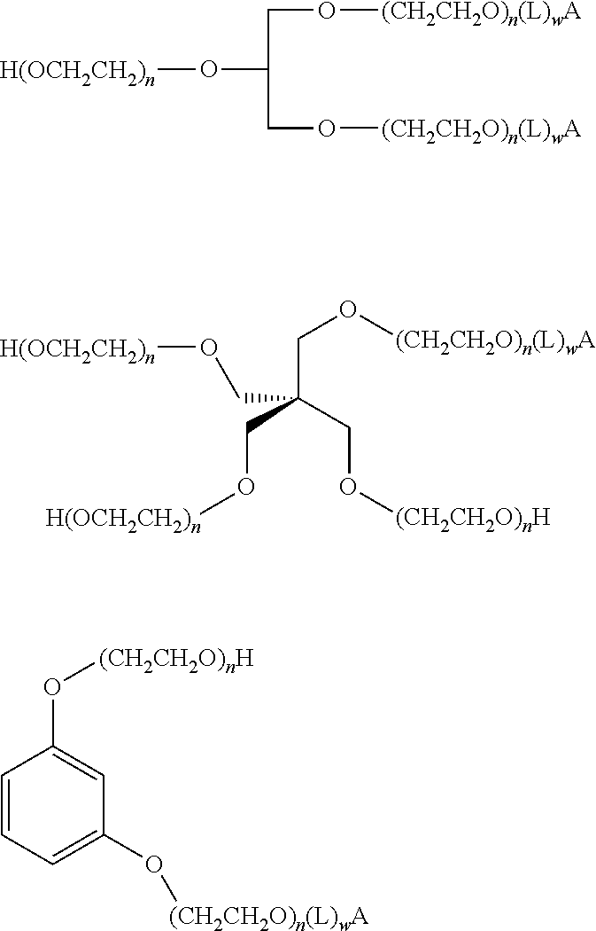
O(C(CO[(CH2CH2O)n(L)wA])CO[(CH2CH2O)n(L)wA])[H(OCH2CH2)n].C(C(CO[(CH2CH2O)nH])(CO[H(OCH2CH2)n])CO[H(OCH2CH2)n])O[(CH2CH2O)n(L)wA].C1=CC=C(O[(CH2CH2O)n(L)wA])C=C1O[(CH2CH2O)nH]
